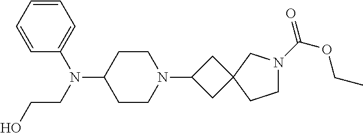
C1CC(N(CCO)C2=CC=CC=C2)CCN1C1CC2(C1)CN(C(=O)OCC)CC2
